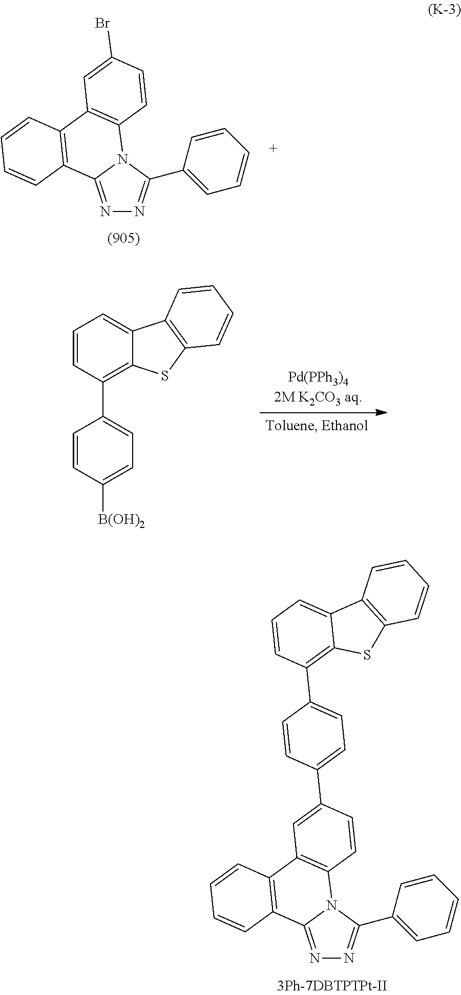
N1=C2N(C(C3=CC=CC=C3)=N1)C1=C(C3=C2C=CC=C3)C=C(Br)C=C1.C1=CC(C2=CC=C([B(OH)2])C=C2)=C2C(=C1)C1=C(S2)C=CC=C1.N1=C2N(C(C3=CC=CC=C3)=N1)C1=C(C3=C2C=CC=C3)C=C(C2=CC=C(C3=C4C(=CC=C3)C3=C(S4)C=CC=C3)C=C2)C=C1
